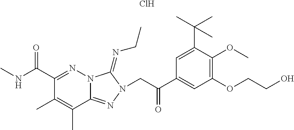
Cl.C1(C(NC)=O)=NN2C(=NN(CC(C3=CC(OCCO)=C(OC)C(C(C)(C)C)=C3)=O)C2=NCC)C(C)=C1C
